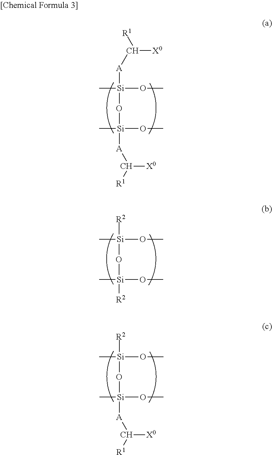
C[Si](OC)([A]C([X0])[R1])O[Si](OC)(C)[A]C([X0])[R1].C[Si](OC)([R2])O[Si](OC)(C)[R2].C[Si](OC)([R2])O[Si](OC)(C)[A]C([X0])[R1]
